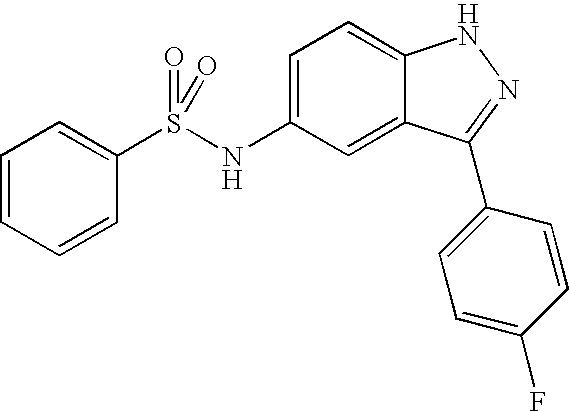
C1=CC=CC(S(=O)(NC2=CC=C3C(=C2)C(C2=CC=C(F)C=C2)=NN3)=O)=C1
